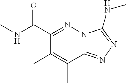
C1(C(=O)NC)=NN2C(=NN=C2NC)C(C)=C1C
